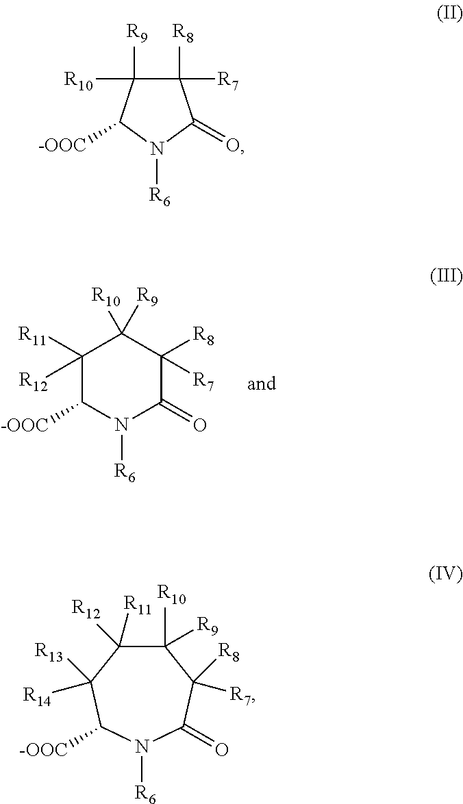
C1([R11])([R12])C([-OOC])N([R6])C(=O)C([R8])([R7])C1([R9])[R10].C1([R10])([R9])C([R11])([R12])C([R13])([R14])C([-OOC])N([R6])C(=O)C1([R8])[R7].C1([R8])([R7])C([R10])([R9])C([-OOC])N([R6])C1=O
